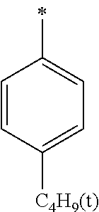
C1(C)=CC=C([C4H9(t)])C=C1
